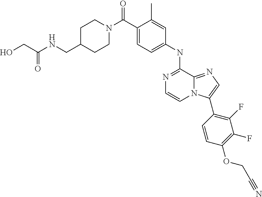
C1(C(N2CCC(CNC(CO)=O)CC2)=O)=CC=C(NC2=NC=CN3C2=NC=C3C2=C(F)C(F)=C(OCC#N)C=C2)C=C1C
